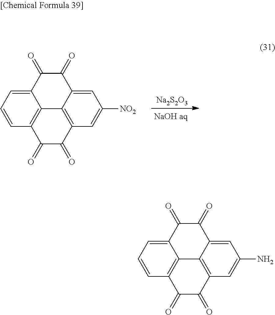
[Na2S2O3].C1=CC=C2C3=C1C(=O)C(=O)C1=C3C(=CC([NO2])=C1)C(=O)C2=O.C1=CC=C2C3=C1C(=O)C(=O)C1=C3C(=CC(N)=C1)C(=O)C2=O
